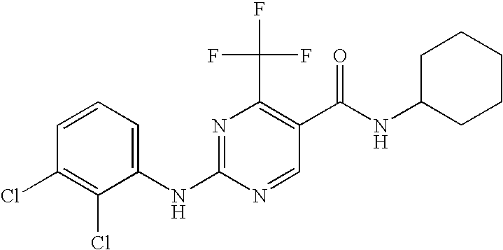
C1(NC2=NC(C(F)(F)F)=C(C(NC3CCCCC3)=O)C=N2)=CC=CC(Cl)=C1Cl
